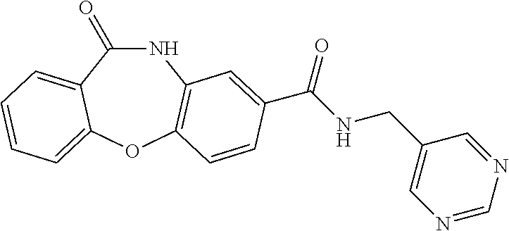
N1C(=O)C2=CC=CC=C2OC2=C1C=C(C(=O)NCC1=CN=CN=C1)C=C2
